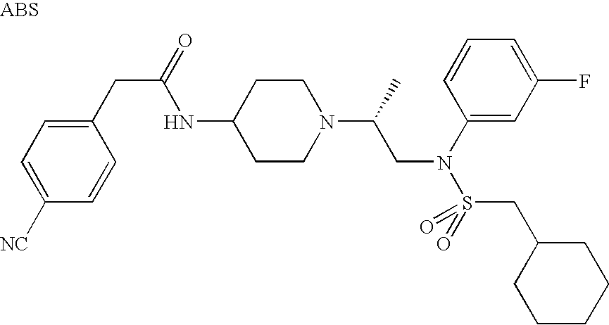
C1(NC(CC2=CC=C([NC])C=C2)=O)CCN(C(CN(S(CC2CCCCC2)(=O)=O)C2=CC(F)=CC=C2)C)CC1
